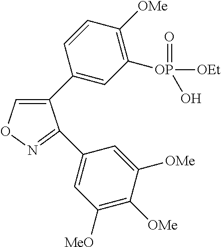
C1(C2=CC([OP](=O)([OEt])O)=C([OMe])C=C2)=CON=C1C1=CC([MeO])=C([OMe])C([OMe])=C1
